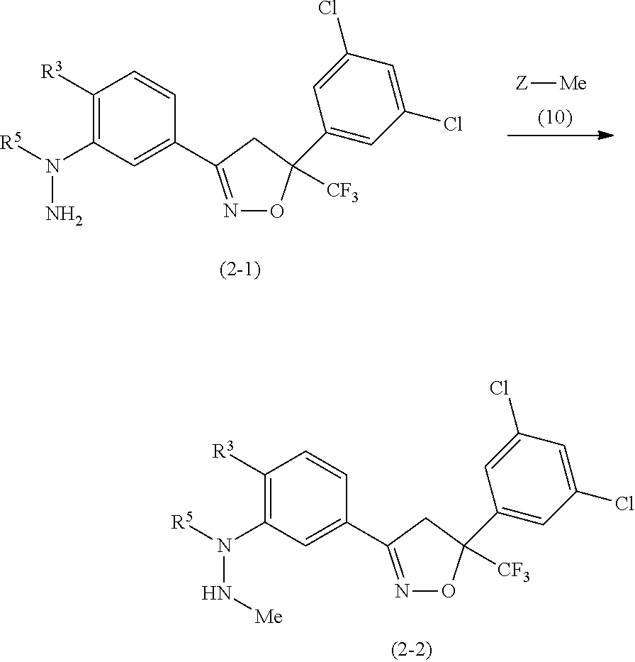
C1([R3])=C(N([R5])N)C=C(C2=NOC([CF3])(C3=CC(Cl)=CC(Cl)=C3)C2)C=C1.[Z][Me].C1([R3])=C(N([R5])N[Me])C=C(C2=NOC([CF3])(C3=CC(Cl)=CC(Cl)=C3)C2)C=C1
